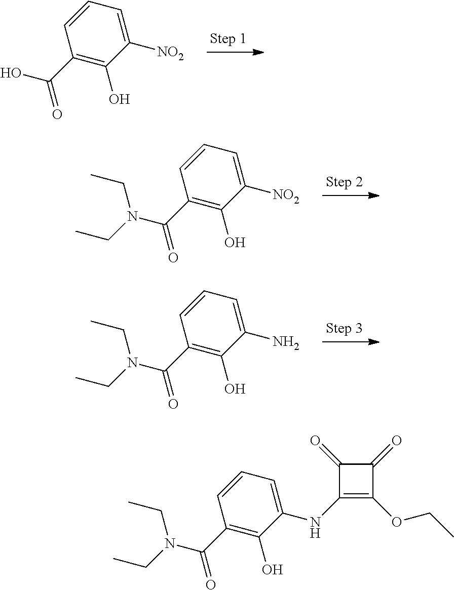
[NO2]C1=CC=CC(C(O)=O)=C1O.[NO2]C1=CC=CC(C(N(CC)CC)=O)=C1O.NC1=CC=CC(C(N(CC)CC)=O)=C1O.C1(=O)C(NC2=CC=CC(C(N(CC)CC)=O)=C2O)=C(OCC)C1=O
